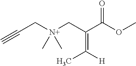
C(C[N+](CC(C(OC)=O)=C([H])C)(C)C)#C
